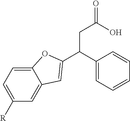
C1([R])=CC=C2C(=C1)C=C(C(C1=CC=CC=C1)CC(=O)O)O2
